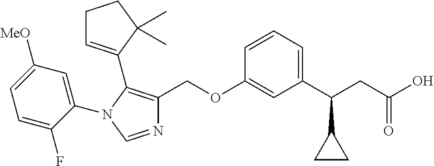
C1(N2C(C3=CCCC3(C)C)=C(COC3=CC(C(CC(O)=O)C4CC4)=CC=C3)N=C2)=CC([MeO])=CC=C1F
